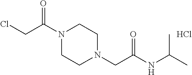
C(C(N1CCN(CC(NC(C)C)=O)CC1)=O)Cl.Cl
